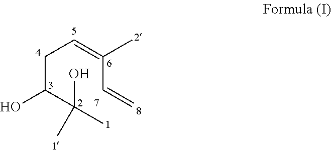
C(C(C(O)(C)C)O)C=C(C=C)C
